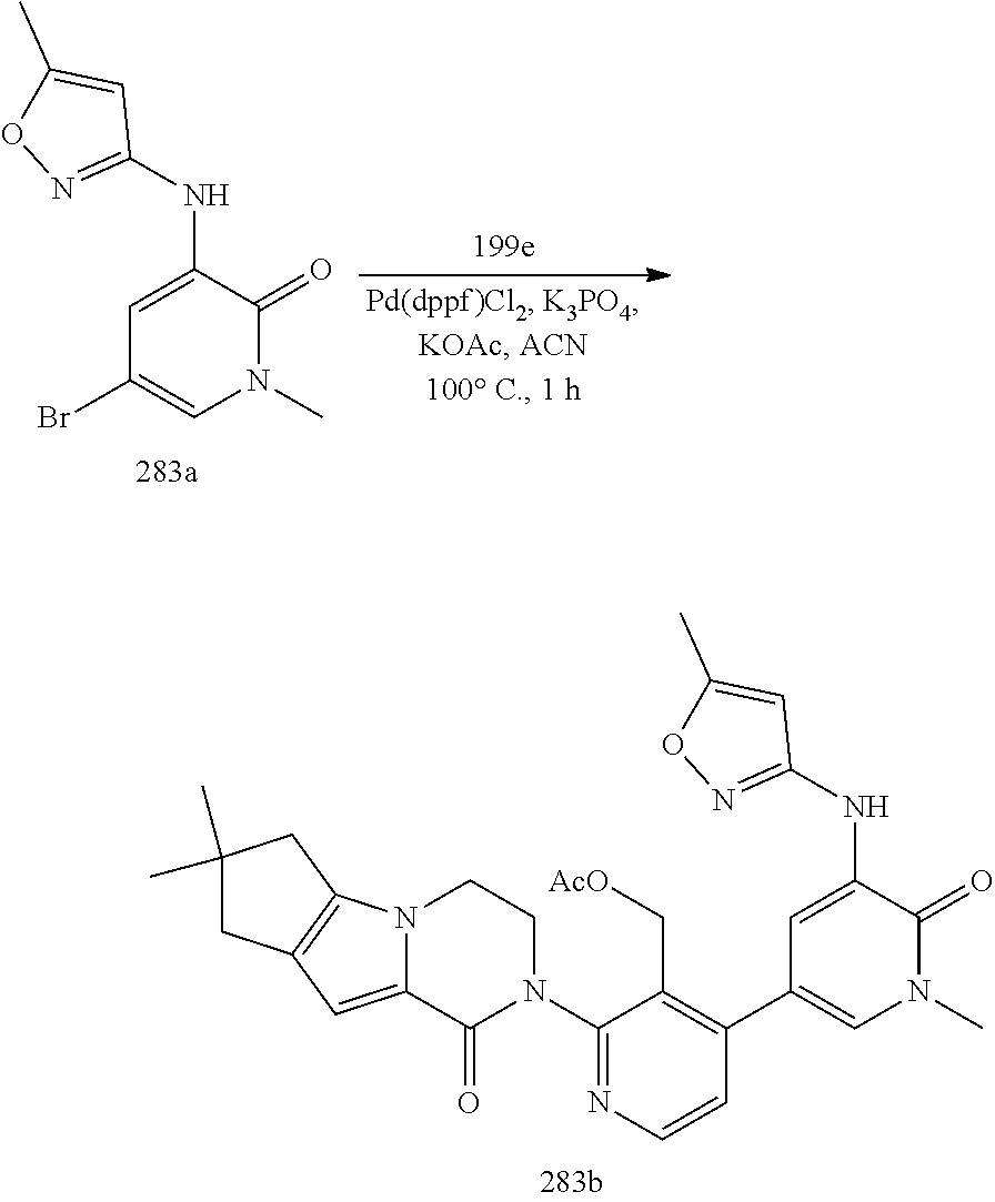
C1(N2CCN3C(=CC4=C3CC(C)(C)C4)C2=O)=NC=CC(C2=CN(C)C(=O)C(NC3=NOC(C)=C3)=C2)=C1C[AcO].C1=C(NC2=NOC(C)=C2)C(=O)N(C)C=C1Br
